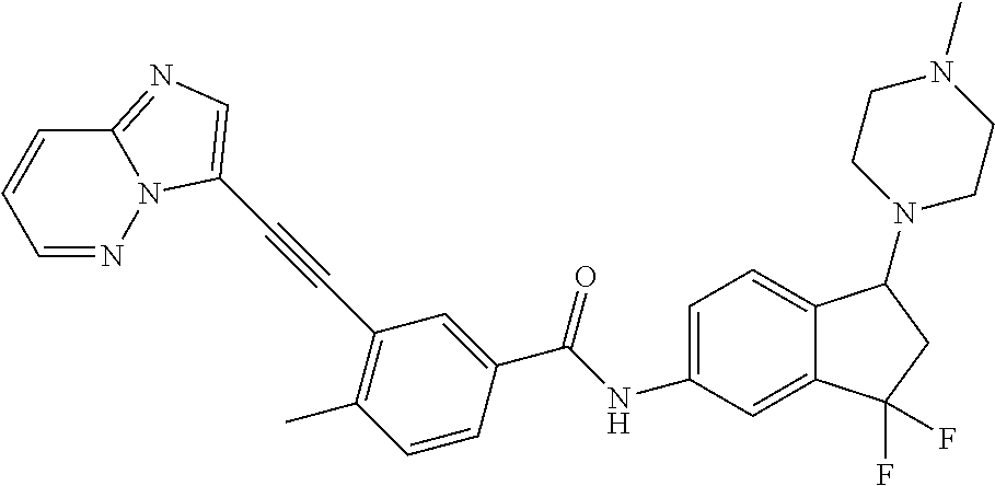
C(C1=CC(C#CC2=CN=C3N2N=CC=C3)=C(C)C=C1)(NC1=CC=C2C(=C1)C(F)(F)CC2N1CCN(C)CC1)=O
